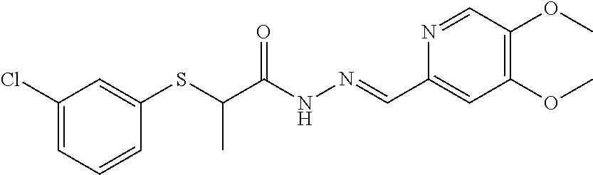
C1=C(Cl)C=C(SC(C(NN=CC2=CC(OC)=C(OC)C=N2)=O)C)C=C1
